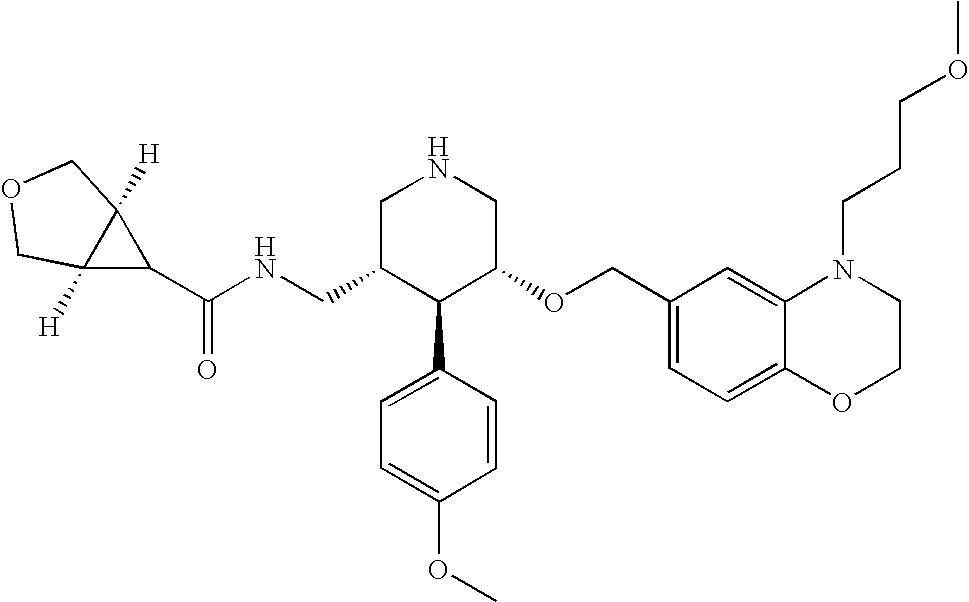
C(C1C(C2=CC=C(OC)C=C2)C(OCC2=CC=C3C(=C2)N(CCCOC)CCO3)CNC1)NC(C1C2([H])C1([H])COC2)=O
